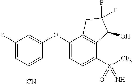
C1(F)=CC([CN])=CC(OC2=CC=C(S([CF3])(=O)=N)C3=C2CC(F)(F)C3O)=C1
